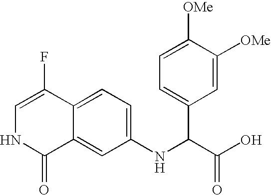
C1=C(F)C2=CC=C(NC(C(O)=O)C3=CC=C([OMe])C([OMe])=C3)C=C2C(=O)N1
